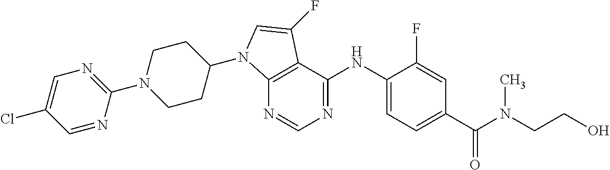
N1=CN=C(NC2=CC=C(C(N(CCO)C)=O)C=C2F)C2=C1N(C1CCN(C3=NC=C(Cl)C=N3)CC1)C=C2F
